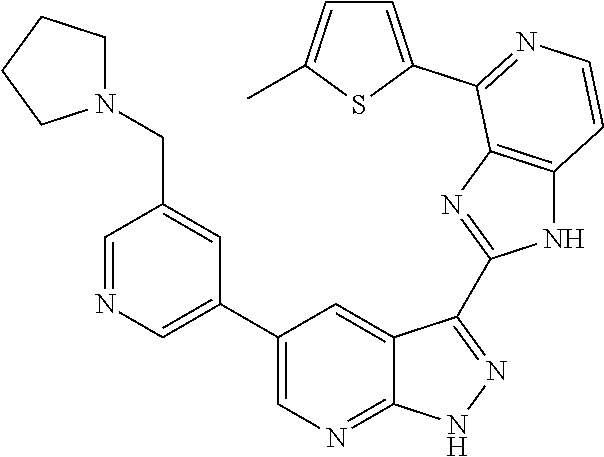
C1=NC=C(C2=CN=C3C(=C2)C(C2=NC4=C(N2)C=CN=C4C2=CC=C(C)S2)=NN3)C=C1CN1CCCC1
